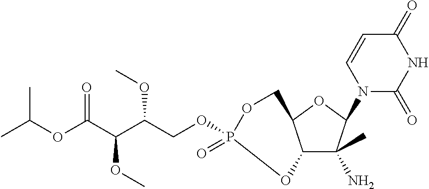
C12C(C)(N)C(N3C(=O)NC(=O)C=C3)OC1COP(OCC(C(C(OC(C)C)=O)OC)OC)(=O)O2
